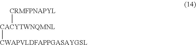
[CACYTWNQMNL]([CWAPVLDFAPPGASAYGSL])[CRMFPNAPYL]
